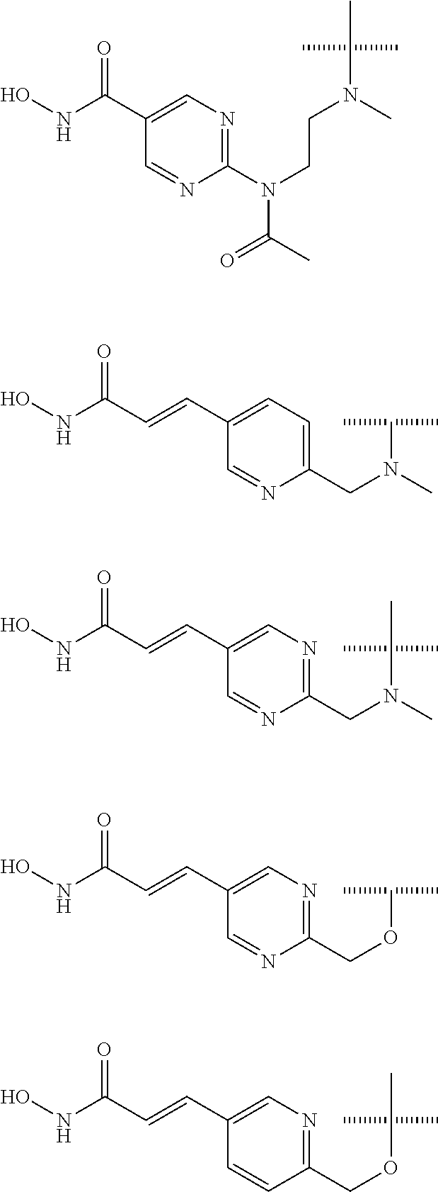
N1=CC(C(NO)=O)=CN=C1N(CCN(C(C)(C)C)C)C(C)=O.N1=CC(C=CC(NO)=O)=CC=C1CN(C(C)C)C.N1=CC(C=CC(NO)=O)=CN=C1CN(C(C)(C)C)C.N1=CC(C=CC(NO)=O)=CN=C1COC(C)C.C1=CC(C=CC(NO)=O)=CN=C1COC(C)(C)C
